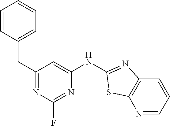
C1=CC(CC2=NC(F)=NC(NC3=NC4=C(N=CC=C4)S3)=C2)=CC=C1
